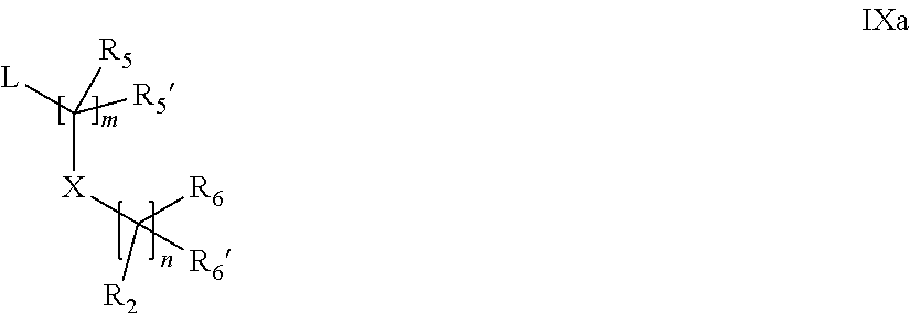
C([X]C([R2])([R6])[R6])([L])([R5])[R5]
